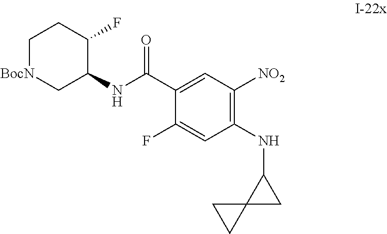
C1[BocN]CC(NC(C2=CC([NO2])=C(NC3C4(C3)CC4)C=C2F)=O)C(F)C1
